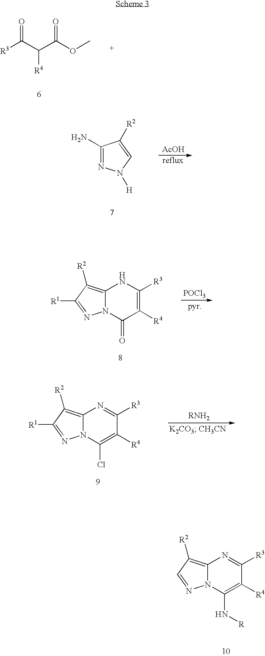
[R3]C(C(C(OC)=O)[R4])=O.C1(N)=NN([H])C=C1[R2].[AcOH].C1([R2])=C2N(N=C1[R1])C(=O)C([R4])=C([R3])N2.[POCl3].C1([R2])=C2N(N=C1[R1])C(Cl)=C([R4])C([R3])=N2.C1([R2])=C2N(N=C1)C(N[R])=C([R4])C([R3])=N2
